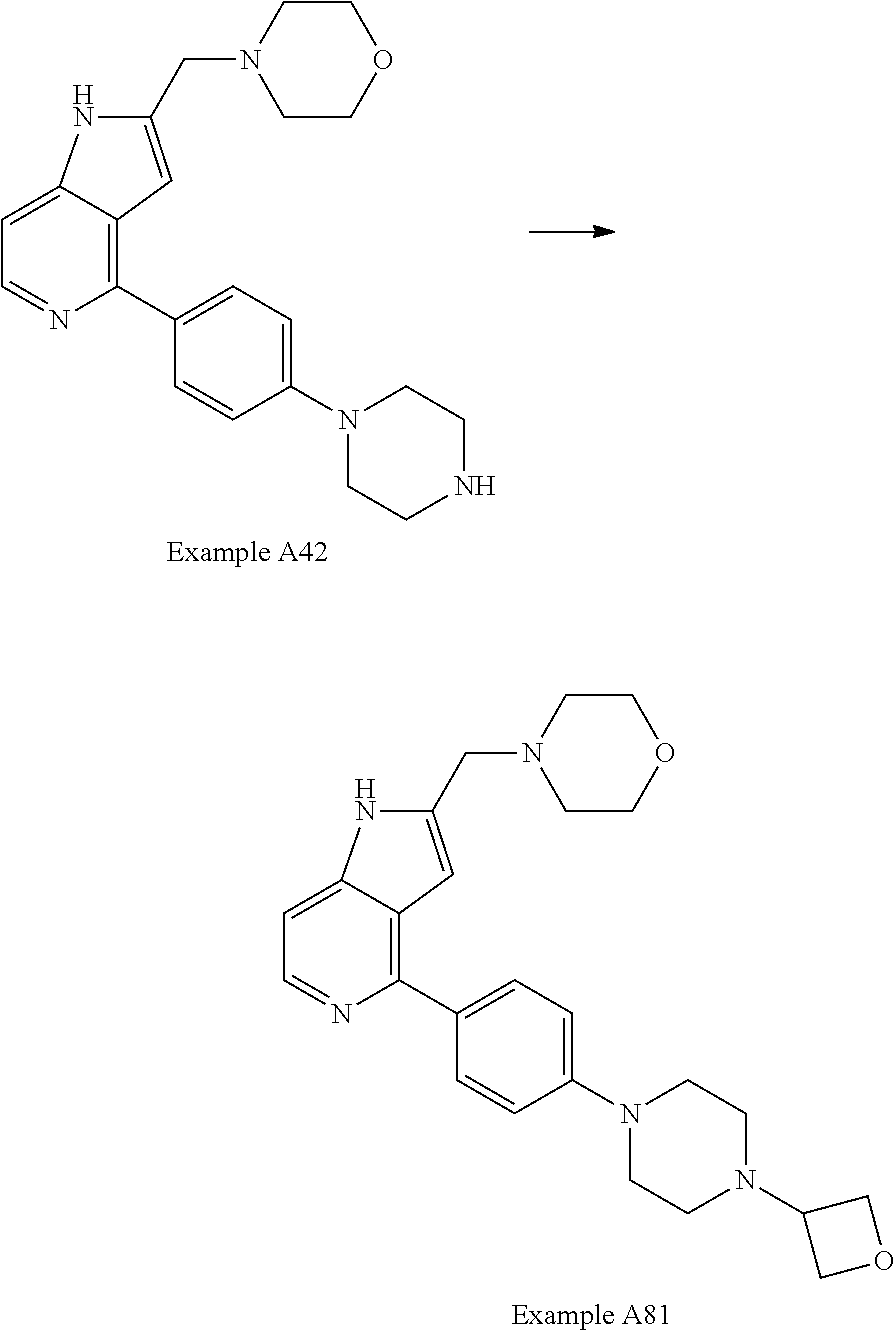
C1(CN2CCOCC2)=CC2=C(C3=CC=C(N4CCNCC4)C=C3)N=CC=C2N1.C1(CN2CCOCC2)=CC2=C(C3=CC=C(N4CCN(C5COC5)CC4)C=C3)N=CC=C2N1
